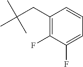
CC(CC1=C(F)C(F)=CC=C1)(C)C
